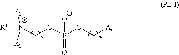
[R1][N+]([R1])([R1])COP(=O)(OC[A])[O-]
